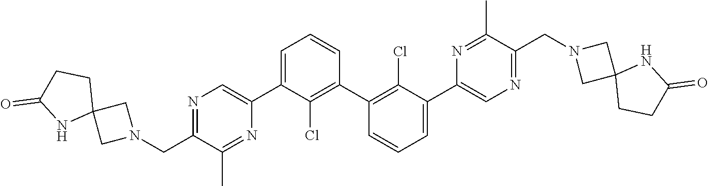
N1=C(CN2CC3(C2)CCC(=O)N3)C(C)=NC(C2=CC=CC(C3=C(Cl)C(C4=CN=C(CN5CC6(C5)CCC(=O)N6)C(C)=N4)=CC=C3)=C2Cl)=C1
